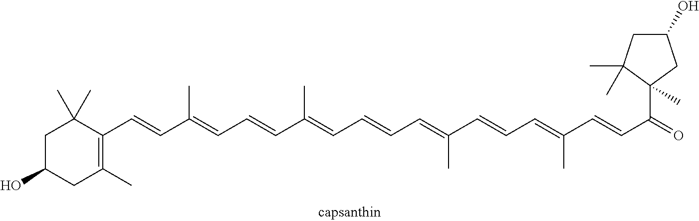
C1C(O)CC(C)=C(C=CC(=CC=CC(=CC=CC=C(C=CC=C(C=CC(C2(C)CC(O)CC2(C)C)=O)C)C)C)C)C1(C)C
